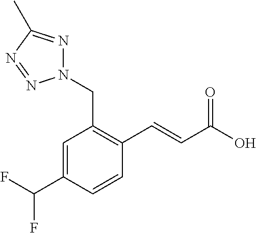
C1=C(C(F)F)C=CC(C=CC(O)=O)=C1CN1N=C(C)N=N1
